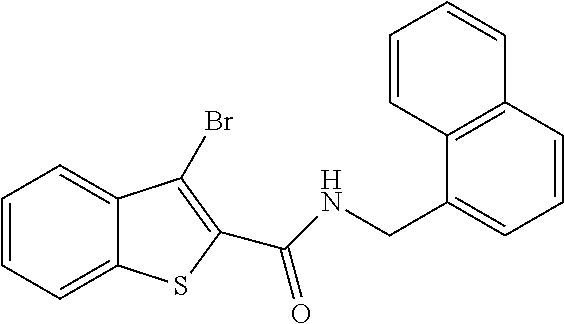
C1=CC=C2C(=C1)C(Br)=C(C(NCC1=CC=CC3=C1C=CC=C3)=O)S2
